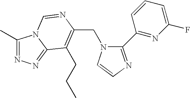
C(N1C(C2=NC(F)=CC=C2)=NC=C1)C1=C(CCC)C2=NN=C(C)N2C=N1
